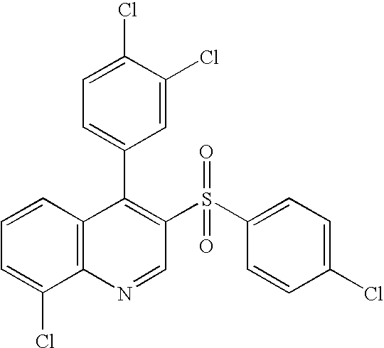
C12=C(C=CC=C1Cl)C(C1=CC=C(Cl)C(Cl)=C1)=C(S(C1=CC=C(Cl)C=C1)(=O)=O)C=N2
